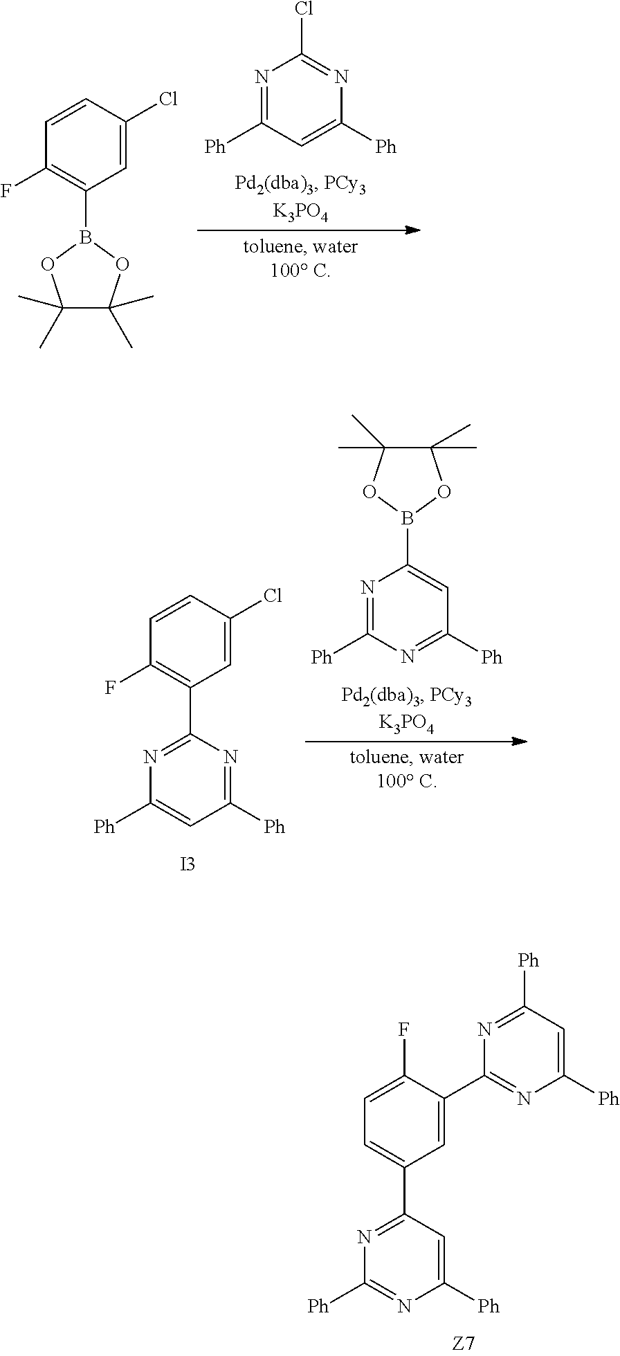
C1=C(C2=NC([Ph])=CC([Ph])=N2)C(F)=CC=C1C1=NC([Ph])=NC([Ph])=C1.N1=C([Ph])C=C([Ph])N=C1Cl.C1=C(Cl)C=CC(F)=C1B1OC(C)(C)C(C)(C)O1.N1=C([Ph])N=C([Ph])C=C1B1OC(C)(C)C(C)(C)O1.C1=C(Cl)C=CC(F)=C1C1=NC([Ph])=CC([Ph])=N1.[I3]
